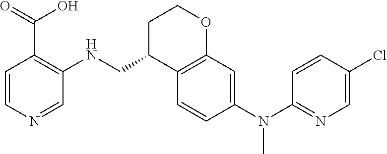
N(CC1C2=C(OCC1)C=C(N(C1=NC=C(Cl)C=C1)C)C=C2)C1=C(C(O)=O)C=CN=C1
